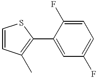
C1(C2=C(C)C=CS2)=CC(F)=CC=C1F
